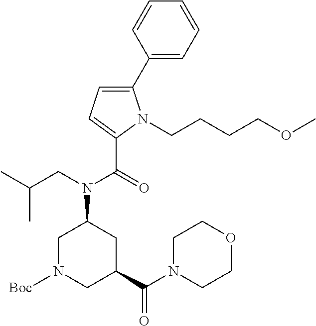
C1(C2=CC=C(C(=O)N(CC(C)C)C3CN([Boc])CC(C(N4CCOCC4)=O)C3)N2CCCCOC)=CC=CC=C1
